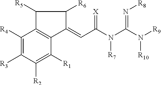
C1([R5])C2=C(C(=CC(N(C(N([R9])[R10])=N[R8])[R7])=[X])C1[R6])C([R1])=C([R2])C([R3])=C2[R4]
